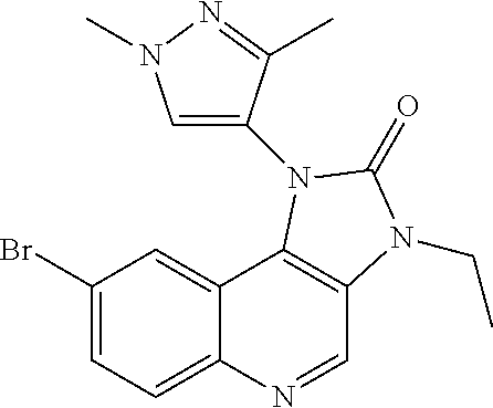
BrC1=CC=C2C(=C1)C1=C(C=N2)N(CC)C(=O)N1C1=CN(C)N=C1C
